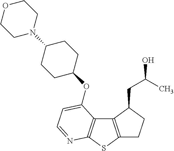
C1C2=C(C(CC(O)C)C1)C1=C(S2)N=CC=C1OC1CCC(N2CCOCC2)CC1
